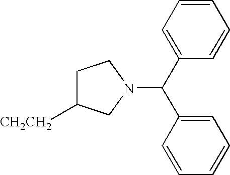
C1C([CH2CH2])CN(C(C2=CC=CC=C2)C2=CC=CC=C2)C1
